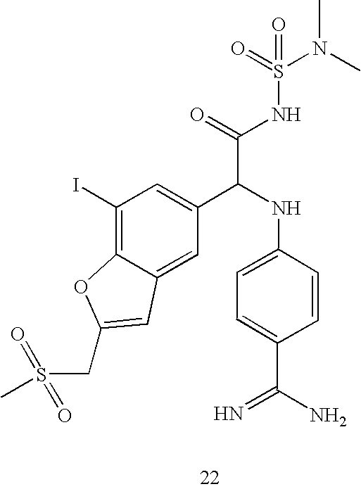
C1(I)=C2C(=CC(C(NC3=CC=C(C(=N)N)C=C3)C(=O)NS(=O)(=O)N(C)C)=C1)C=C(CS(=O)(=O)C)O2
